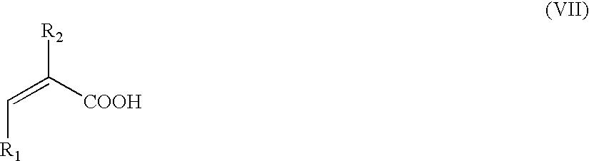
[R2]C(=C[R1])[COOH]
